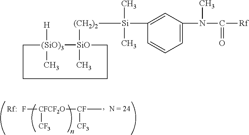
[Rf].F[CFCF2O]([CF](C)[CF3])[CF3].C1[(SiO)3]([H])(C)[SiO]([(CH2)2][Si](C)(C)C2=CC(N(C)C([Rf])=O)=CC=C2)(C)CCC1
